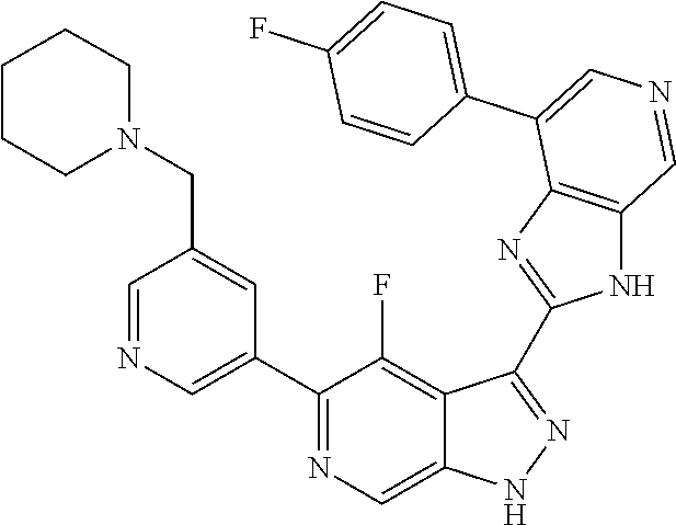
C1(C2=CN=CC(CN3CCCCC3)=C2)=NC=C2C(=C1F)C(C1=NC3=C(N1)C=NC=C3C1=CC=C(F)C=C1)=NN2
